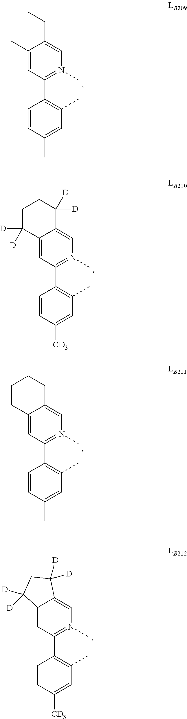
C1=CC(C)=CC(C)=C1C1=N(C)C=C2C(=C1)CCCC2.C1=CC(C)=CC(C)=C1C1=N(C)C=C(CC)C(C)=C1.C1=CC([CD3])=CC(C)=C1C1=N(C)C=C2C(=C1)C([D])([D])CCC2([D])[D].C1=CC([CD3])=CC(C)=C1C1=N(C)C=C2C(=C1)C([D])([D])CC2([D])[D]
